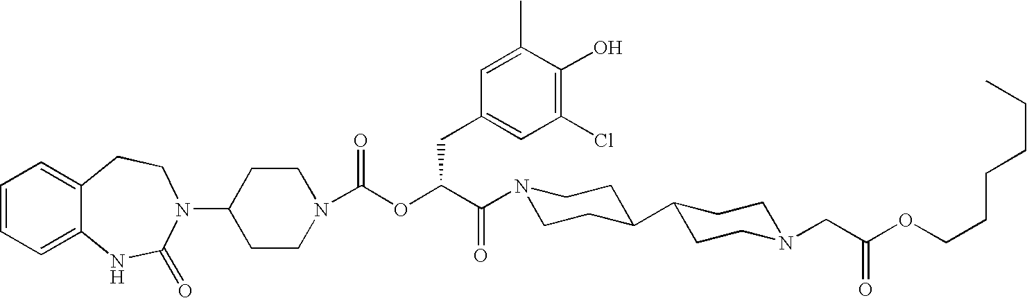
C1(N2C(=O)NC3=CC=CC=C3CC2)CCN(C(OC(C(=O)N2CCC(C3CCN(CC(OCCCCCC)=O)CC3)CC2)CC2=CC(Cl)=C(O)C(C)=C2)=O)CC1
